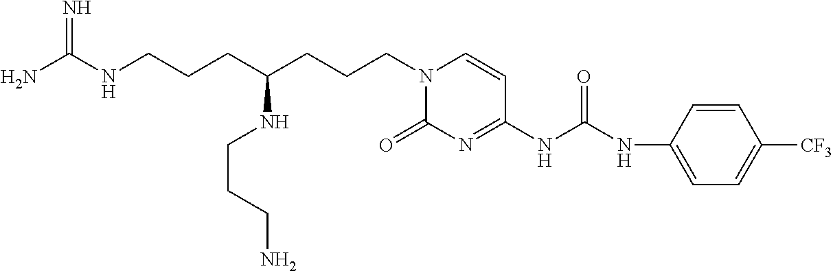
N1(CCCC(NCCCN)CCCNC(N)=N)C(=O)N=C(NC(NC2=CC=C([CF3])C=C2)=O)C=C1
